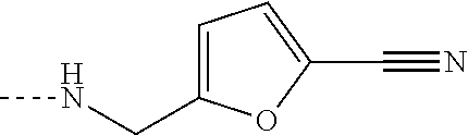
N(C)CC1=CC=C(C#N)O1
